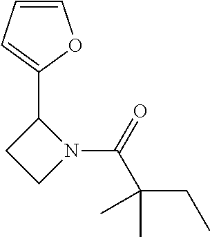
N1(C(C(CC)(C)C)=O)C(C2=CC=CO2)CC1
